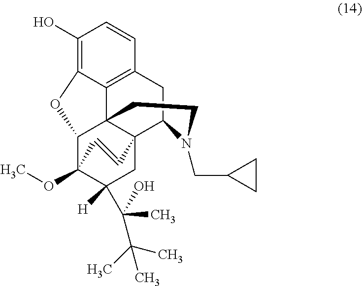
C1(O)=C2C3=C(C=C1)CC1C45C3(C(C(OC)(C([H])(C(C(C)(C)C)(C)O)C4)C=C5)O2)CCN1CC1CC1
